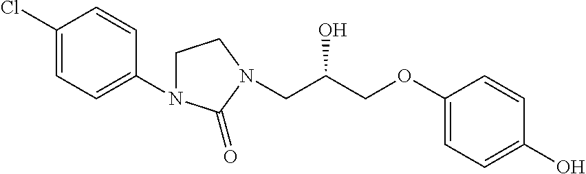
C1(Cl)=CC=C(N2CCN(CC(COC3=CC=C(O)C=C3)O)C2=O)C=C1
